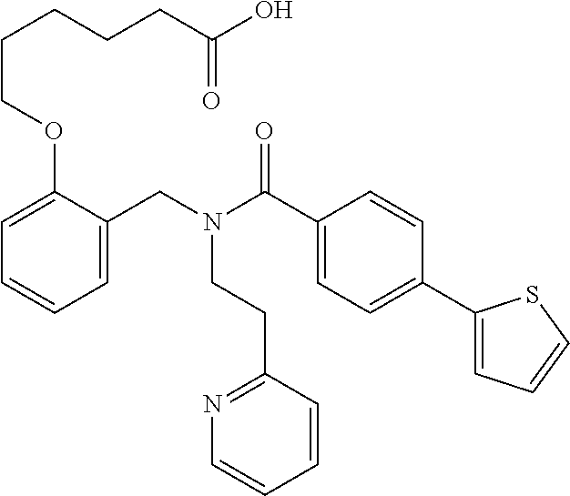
C1=C(CN(C(C2=CC=C(C3=CC=CS3)C=C2)=O)CCC2=NC=CC=C2)C(OCCCCCC(O)=O)=CC=C1
